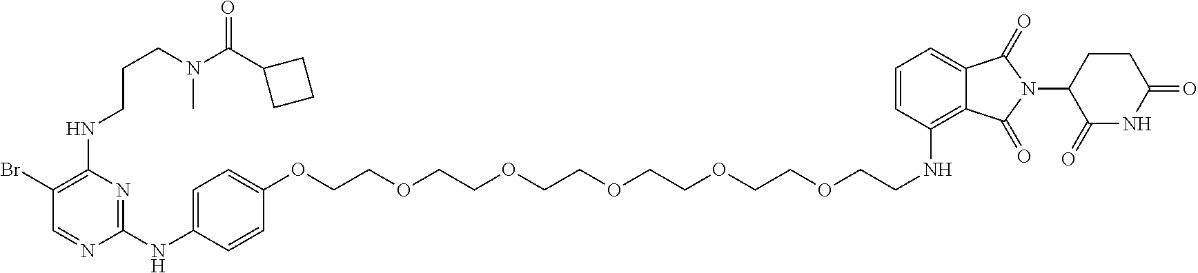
O(CCOCCOCCOCCNC1=C2C(=CC=C1)C(=O)N(C1CCC(=O)NC1=O)C2=O)CCOCCOC1=CC=C(NC2=NC(NCCCN(C(C3CCC3)=O)C)=C(Br)C=N2)C=C1
